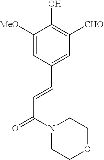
C1([MeO])=CC(C=CC(=O)N2CCOCC2)=CC([CHO])=C1O
